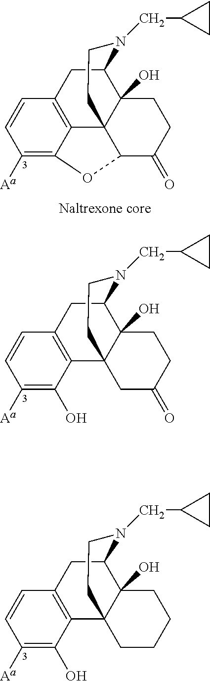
C12=C3CC4C5(O)C1(C(C(=O)CC5)OC2=C([Aa])C=C3)CCN4CC1CC1.C12=C(CC3C4(O)C1(CC(=O)CC4)CCN3CC1CC1)C=CC([Aa])=C2O.C12=C(CC3C4(O)C1(CCCC4)CCN3CC1CC1)C=CC([Aa])=C2O
